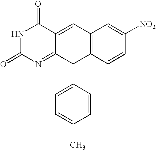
C12=C(C=CC([NO2])=C1)C(C1=CC=C(C)C=C1)C1=NC(=O)NC(=O)C1=C2
